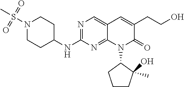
N1(S(C)(=O)=O)CCC(NC2=NC=C3C(=N2)N(C2CCCC2(C)O)C(=O)C(CCO)=C3)CC1
